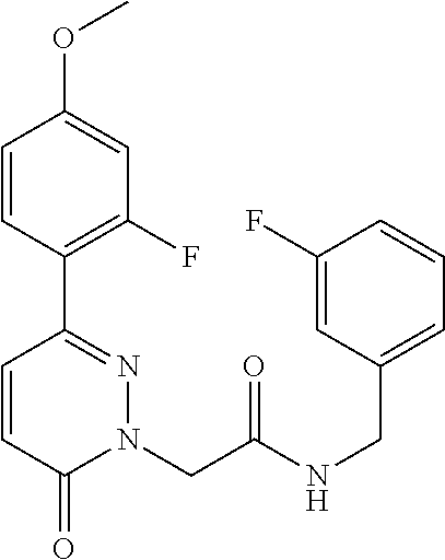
C1=CC(C2=NN(CC(NCC3=CC=CC(F)=C3)=O)C(=O)C=C2)=C(F)C=C1OC
